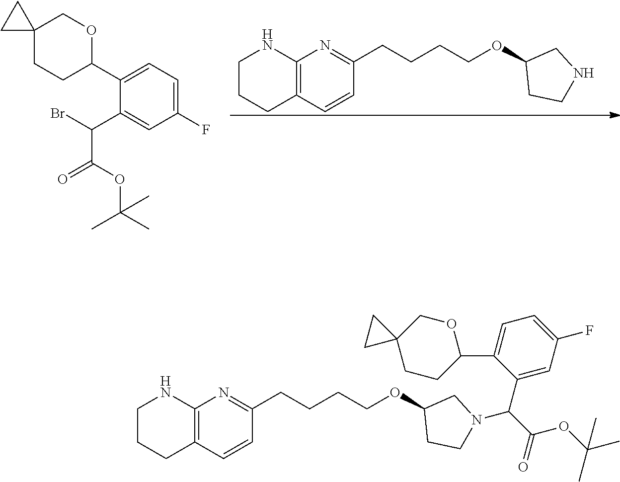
C12=C(C=CC(CCCCOC3CCNC3)=N1)CCCN2.C1(C2CCC3(CO2)CC3)=CC=C(F)C=C1C(Br)C(OC(C)(C)C)=O.C12=C(C=CC(CCCCOC3CCN(C(C(OC(C)(C)C)=O)C4=CC(F)=CC=C4C4CCC5(CO4)CC5)C3)=N1)CCCN2
